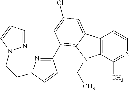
C12=C(C(C)=NC=C1)N(CC)C1=C(C3=NN(CCN4N=CC=C4)C=C3)C=C(Cl)C=C21
